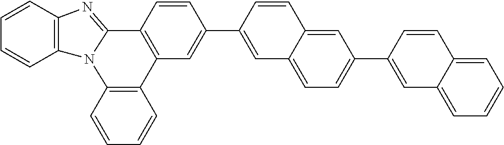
C1=CC2=C(C=C1)N1C(=NC3=C1C=CC=C3)C1=C2C=C(C2=CC3=CC=C(C4=CC5=CC=CC=C5C=C4)C=C3C=C2)C=C1
